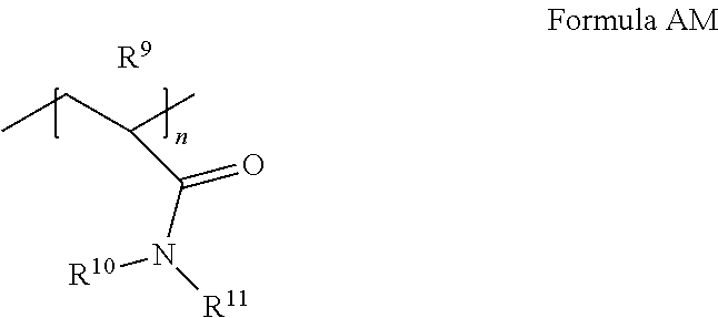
CCC(C)C(N([R11])[R10])=O.[R9]
